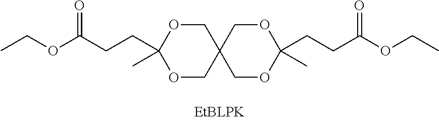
C1OC(C)(CCC(OCC)=O)OCC12COC(CCC(OCC)=O)(C)OC2
